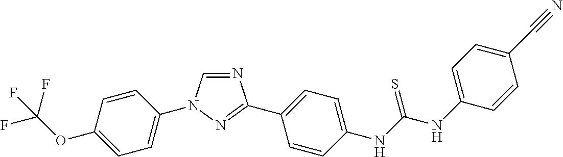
C1=CC(OC(F)(F)F)=CC=C1N1C=NC(C2=CC=C(NC(NC3=CC=C(C#N)C=C3)=S)C=C2)=N1
